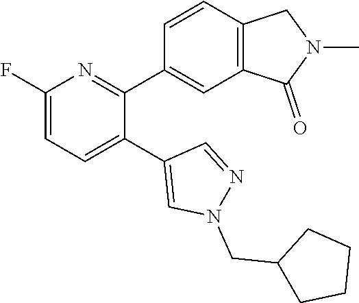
C1(F)=CC=C(C2=CN(CC3CCCC3)N=C2)C(C2=CC3=C(C=C2)CN(C)C3=O)=N1
